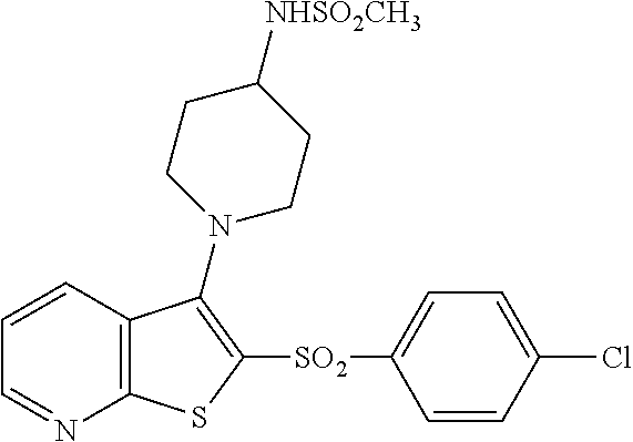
C1=CC2=C(N=C1)SC([SO2]C1=CC=C(Cl)C=C1)=C2N1CCC([NHSO2CH3])CC1
